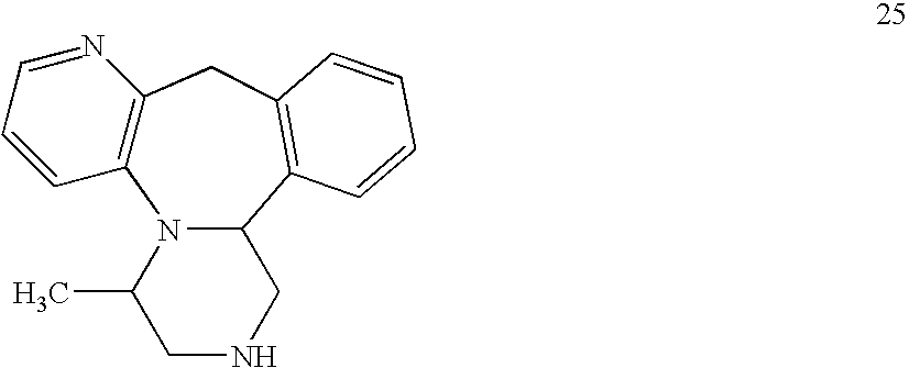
C12=C(CC3=C(C4N1C(C)CNC4)C=CC=C3)N=CC=C2
